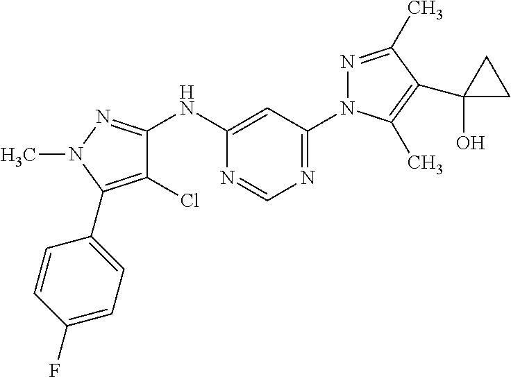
C1=C(NC2=NN(C)C(C3=CC=C(F)C=C3)=C2Cl)N=CN=C1N1N=C(C)C(C2(O)CC2)=C1C
